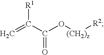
C=C(C(=O)O[(CH2)z][R2])[R1]
